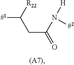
[#1]C([R22])CC(=O)N([H])[#2]
